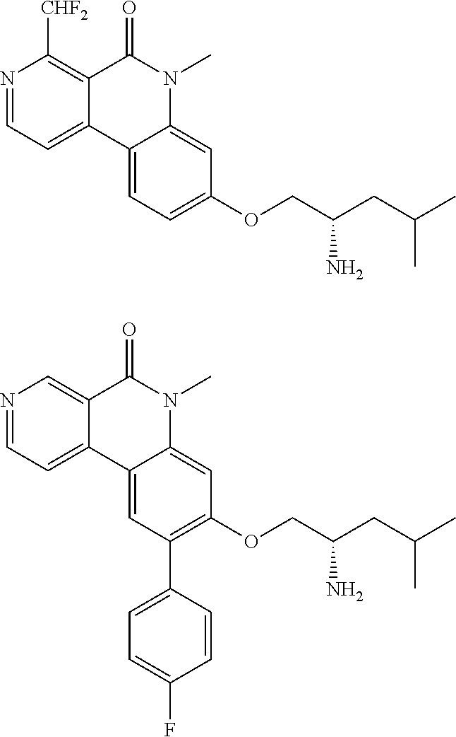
N1=CC=C2C(=C1)C(=O)N(C)C1=CC(OCC(CC(C)C)N)=C(C3=CC=C(F)C=C3)C=C21.N1=CC=C2C(=C1[CHF2])C(=O)N(C)C1=CC(OCC(CC(C)C)N)=CC=C21
